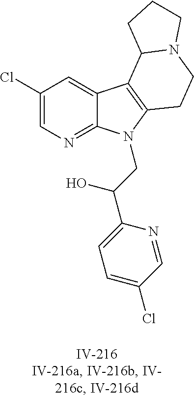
C1(Cl)=CN=C2C(=C1)C1=C(N2CC(C2=CC=C(Cl)C=N2)O)CCN2C1CCC2
